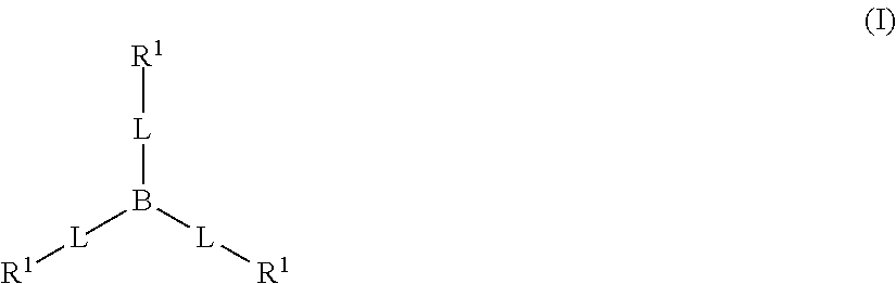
[L](B([L][R1])[L][R1])[R1]
